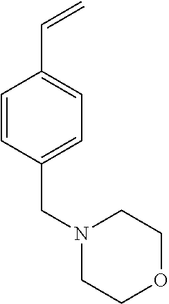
C1=CC(CN2CCOCC2)=CC=C1C=C
